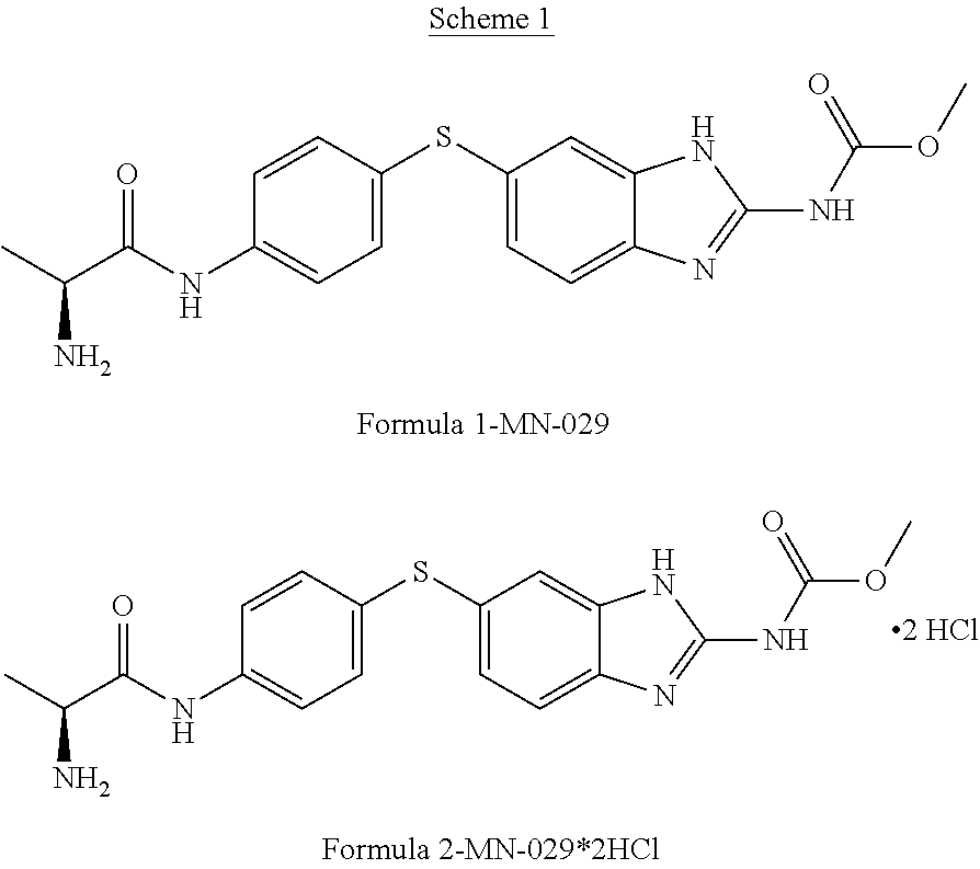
CC(C(NC1=CC=C(SC2=CC=C3C(=C2)NC(NC(OC)=O)=N3)C=C1)=O)N.CC(C(NC1=CC=C(SC2=CC=C3C(=C2)NC(NC(OC)=O)=N3)C=C1)=O)N.[2 HCl]
